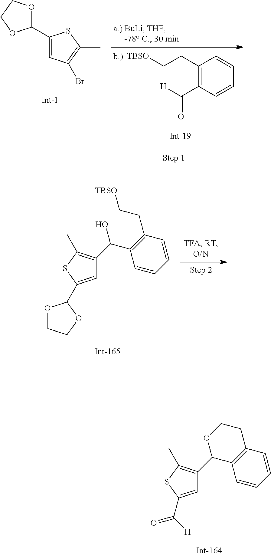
C1(CC[TBSO])=C(C([H])=O)C=CC=C1.C1(C2=CC(Br)=C(C)S2)OCCO1.C1=CC(CC[TBSO])=C(C(O)C2=C(C)SC(C3OCCO3)=C2)C=C1.C1=CC2=C(C=C1)C(C1=C(C)SC(C([H])=O)=C1)OCC2
